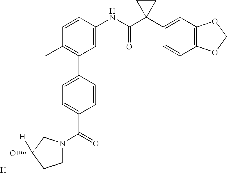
C1=CC(NC(C2(C3=CC4=C(C=C3)OCO4)CC2)=O)=CC(C2=CC=C(C(=O)N3CCC(O)([H])C3)C=C2)=C1C.[H]
